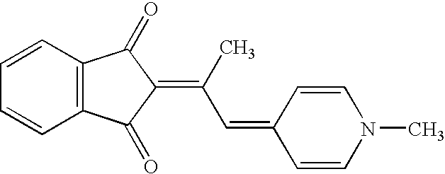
C(=C1C(=O)C2=C(C=CC=C2)C1=O)(C)C=C1C=CN(C)C=C1
